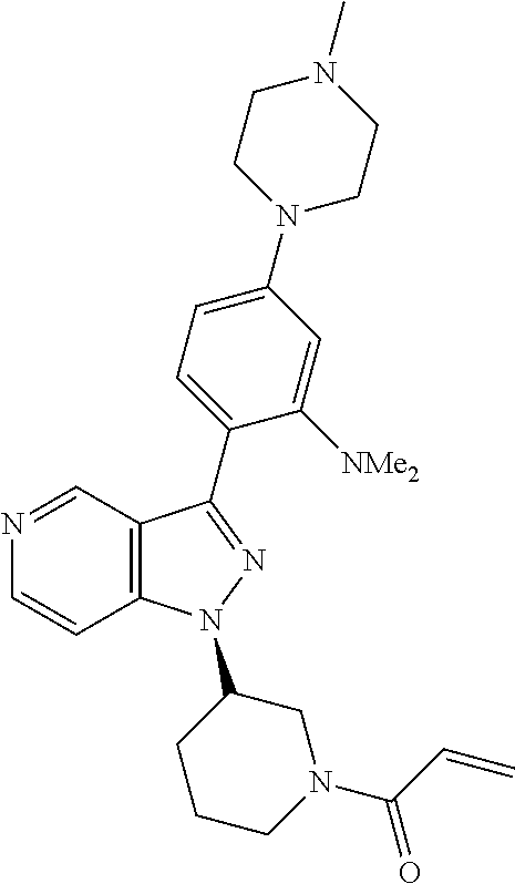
N1=CC2=C(C=C1)N(C1CCCN(C(=O)C=C)C1)N=C2C1=CC=C(N2CCN(C)CC2)C=C1[NMe2]
